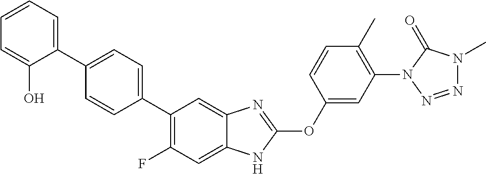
C1(C2=C(F)C=C3C(=C2)N=C(OC2=CC(N4N=NN(C)C4=O)=C(C)C=C2)N3)=CC=C(C2=CC=CC=C2O)C=C1
